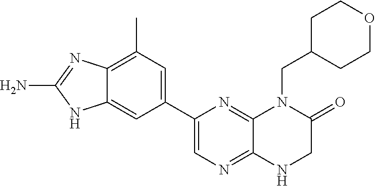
C1(C2=CC(C)=C3C(=C2)NC(N)=N3)=CN=C2C(=N1)N(CC1CCOCC1)C(=O)CN2
